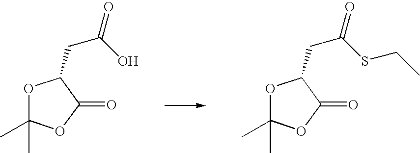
O1C(C)(C)OC(=O)C1CC(SCC)=O.O1C(C)(C)OC(=O)C1CC(O)=O
